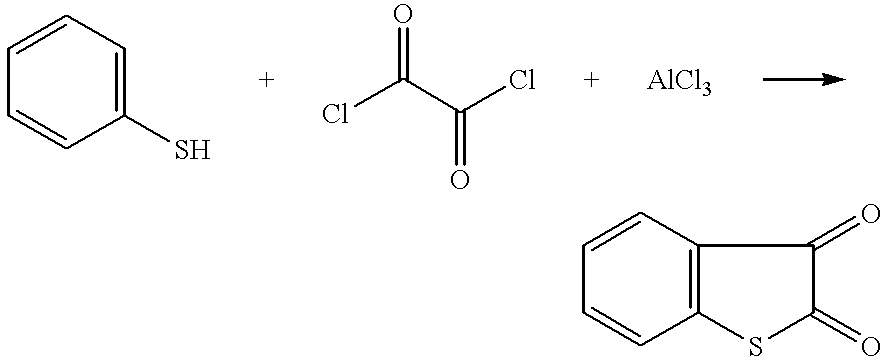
C1=CC=C(S)C=C1.ClC(C(Cl)=O)=O.[AlCl3].C1=CC2=C(C=C1)C(=O)C(=O)S2
